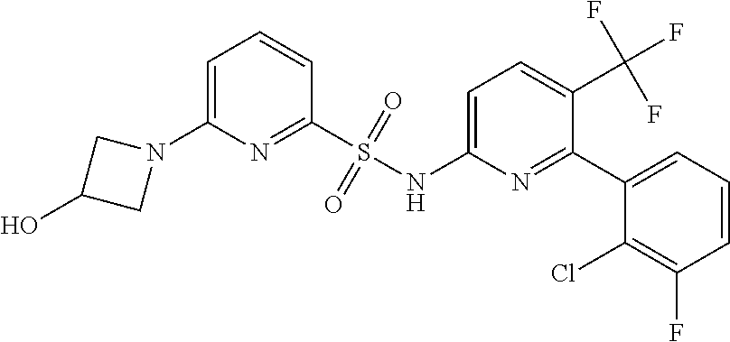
C1=C(N2CC(O)C2)N=C(S(NC2=CC=C(C(F)(F)F)C(C3=CC=CC(F)=C3Cl)=N2)(=O)=O)C=C1
